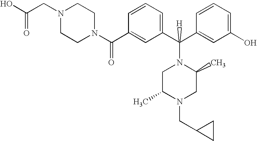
N1(C(C2=CC(C(C3=CC(O)=CC=C3)(N3CC(C)N(CC4CC4)CC3C)[H])=CC=C2)=O)CCN(CC(O)=O)CC1
